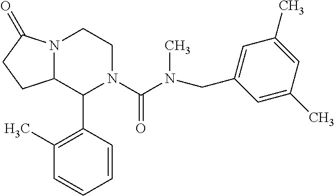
C(N(C(N1C(C2=C(C)C=CC=C2)C2N(CC1)C(=O)CC2)=O)C)C1=CC(C)=CC(C)=C1
